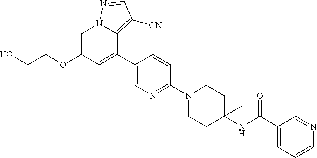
C1=C(OCC(O)(C)C)C=C(C2=CN=C(N3CCC(NC(C4=CC=CN=C4)=O)(C)CC3)C=C2)C2=C([CN])C=NN12
